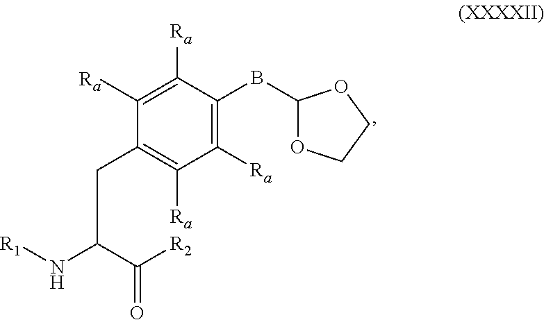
C1([Ra])=C(BC2OCCO2)C([Ra])=C([Ra])C(CC(N[R1])C([R2])=O)=C1[Ra]
